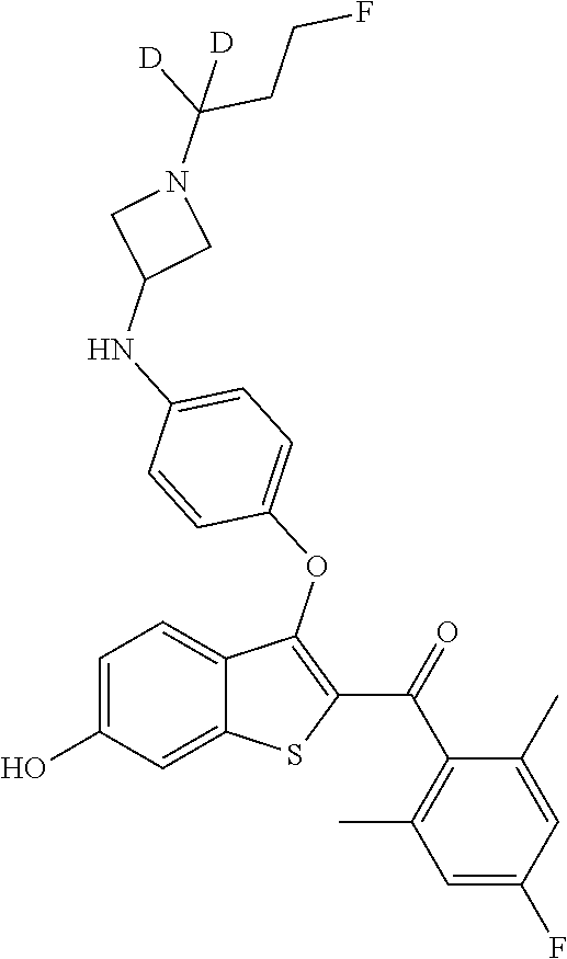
C1=C(O)C=C2C(=C1)C(OC1=CC=C(NC3CN(C(CCF)([D])[D])C3)C=C1)=C(C(=O)C1=C(C)C=C(F)C=C1C)S2
